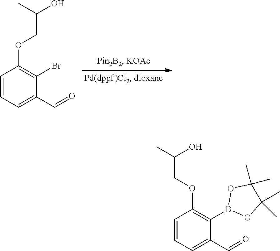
C1=CC=C(C=O)C(B2OC(C)(C)C(C)(C)O2)=C1OCC(C)O.C1=CC=C(C=O)C(Br)=C1OCC(O)C
